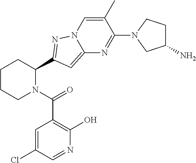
C1CCN(C(=O)C2=C(O)N=CC(Cl)=C2)C(C2=NN3C=C(C)C(N4CC(N)CC4)=NC3=C2)C1
